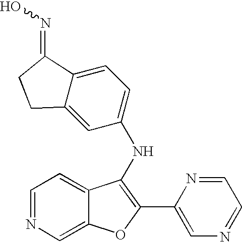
C1=NC=C2C(=C1)C(NC1=CC=C3C(=C1)CCC3=NO)=C(C1=CN=CC=N1)O2
